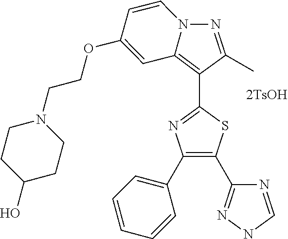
N1=C(C)C(C2=NC(C3=CC=CC=C3)=C(C3=NNC=N3)S2)=C2C=C(OCCN3CCC(O)CC3)C=CN12
